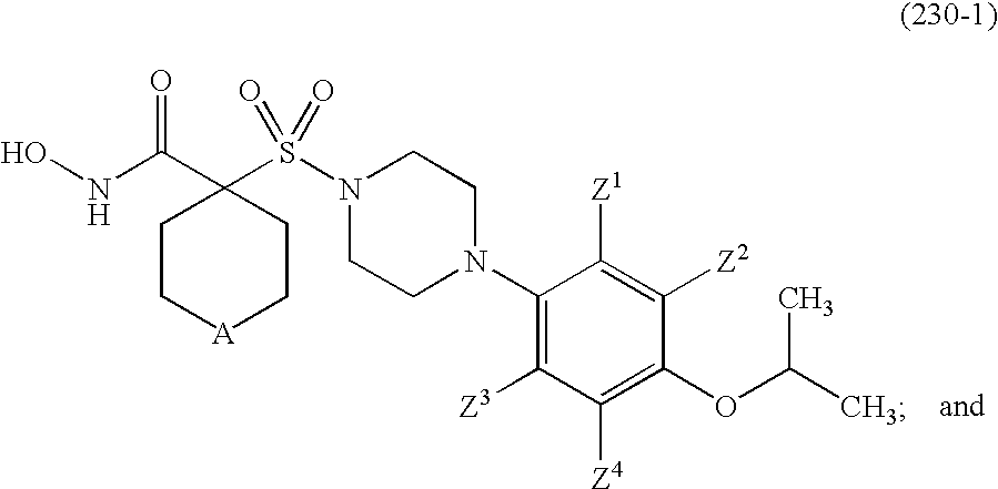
C1(C(NO)=O)(S(N2CCN(C3=C([Z3])C([Z4])=C(OC(C)C)C([Z2])=C3[Z1])CC2)(=O)=O)CC[A]CC1
